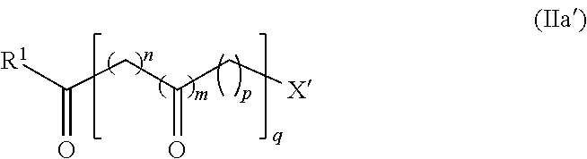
[R1]C(CC(C[X])=O)=O
